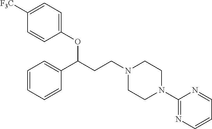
C1(OC(CCN2CCN(C3=NC=CC=N3)CC2)C2=CC=CC=C2)=CC=C([F3C])C=C1
